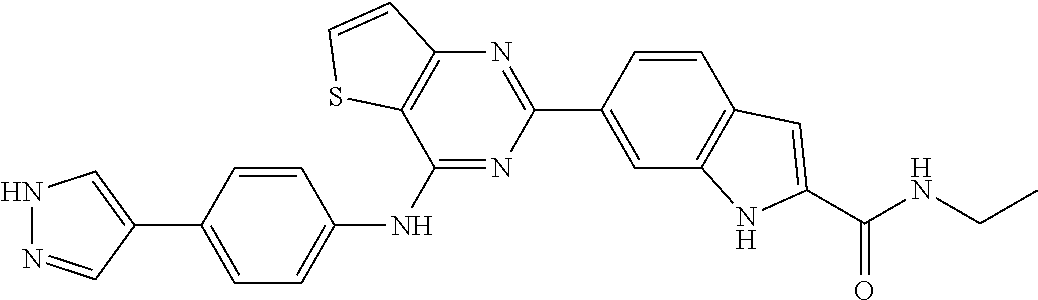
C1=CC(C2=NC3=C(C(NC4=CC=C(C5=CNN=C5)C=C4)=N2)SC=C3)=CC2=C1C=C(C(NCC)=O)N2
